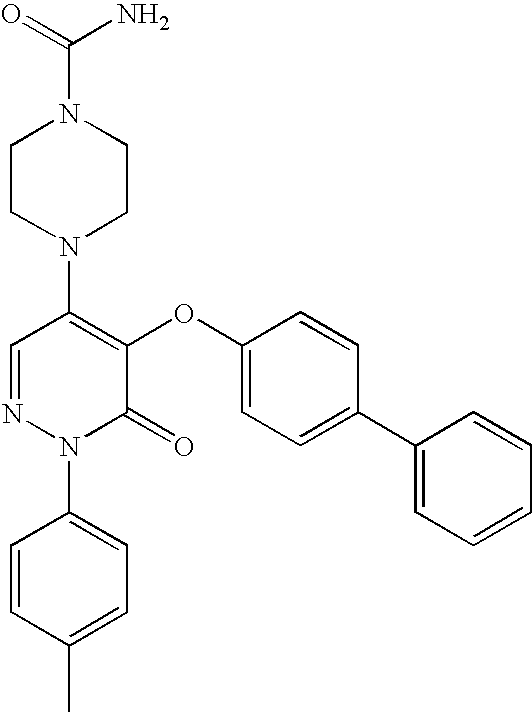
N1(C2=C(OC3=CC=C(C4=CC=CC=C4)C=C3)C(=O)N(C3=CC=C(C)C=C3)N=C2)CCN(C(N)=O)CC1
